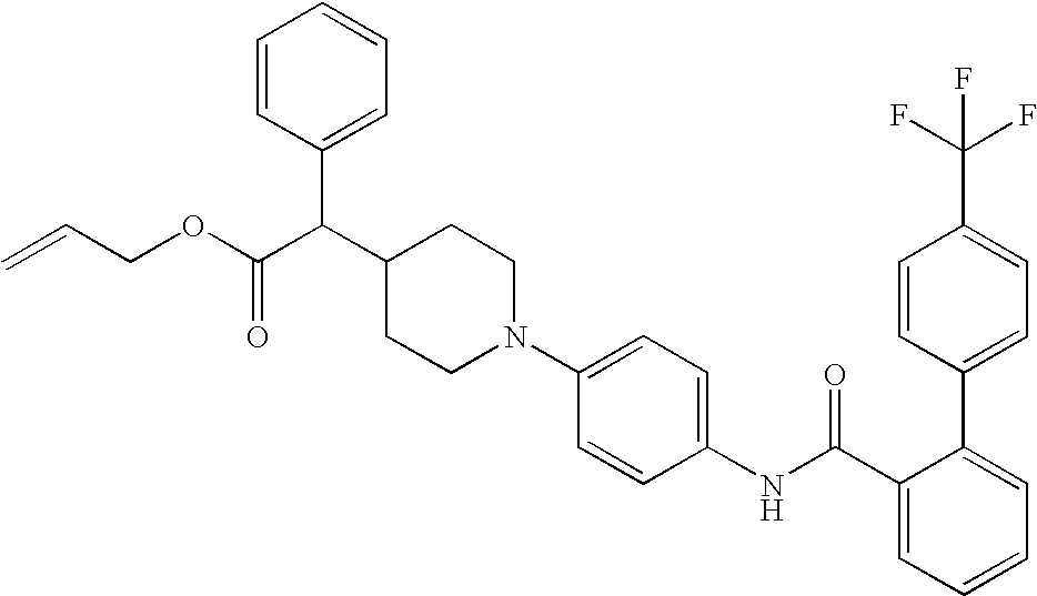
N1(C2=CC=C(NC(C3=CC=CC=C3C3=CC=C(C(F)(F)F)C=C3)=O)C=C2)CCC(C(C(OCC=C)=O)C2=CC=CC=C2)CC1
